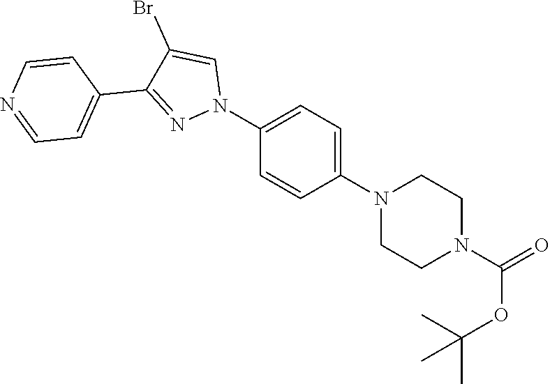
C1(N2CCN(C(=O)OC(C)(C)C)CC2)=CC=C(N2C=C(Br)C(C3=CC=NC=C3)=N2)C=C1
